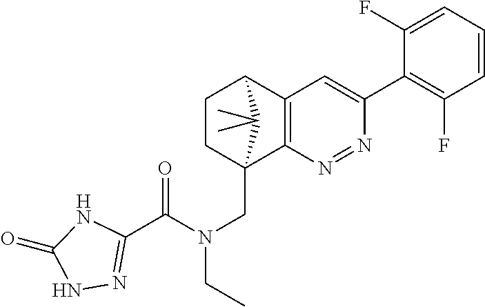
N1=NC2=C(C=C1C1=C(F)C=CC=C1F)C1CCC2(CN(C(=O)C2=NNC(=O)N2)CC)C1(C)C
